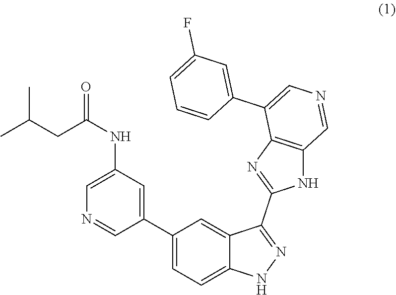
C1=C(F)C=C(C2=CN=CC3=C2N=C(C2=NNC4=CC=C(C5=CC(NC(CC(C)C)=O)=CN=C5)C=C24)N3)C=C1
